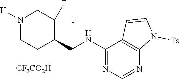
C1C(CNC2=NC=NC3=C2C=CN3[Ts])C(F)(F)CN([H])C1.[CF3CO2H]
